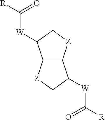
C12C([Z]CC1[W]C([R])=O)C([W]C([R])=O)C[Z]2
